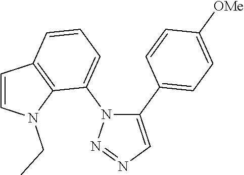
C1(C2=CC=C([OMe])C=C2)=CN=NN1C1=CC=CC2=C1N(CC)C=C2
